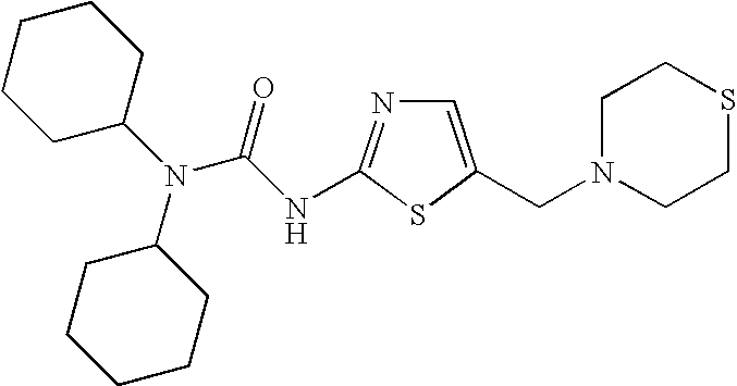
C1=C(CN2CCSCC2)SC(NC(N(C2CCCCC2)C2CCCCC2)=O)=N1
